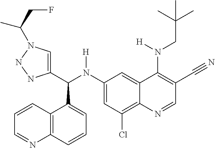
C1(N(C(C2=CN(C(CF)C)NN2)C2=CC=CC3=C2C=CC=N3)[H])=CC(Cl)=C2C(=C1)C(N(CC(C)(C)C)[H])=C(C#N)C=N2
